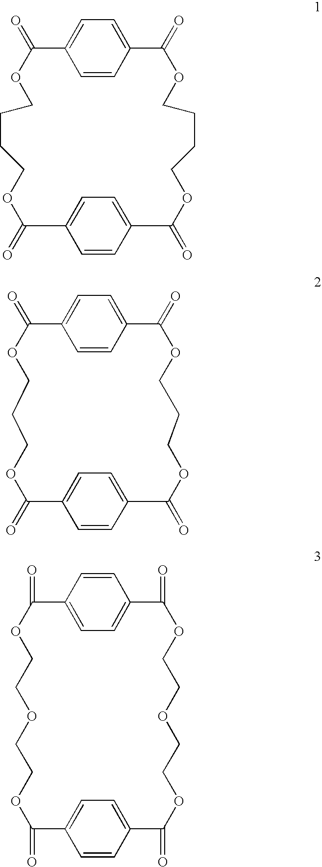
C1=CC2=CC=C1C(=O)OCCCCOC(=O)C1=CC=C(C(=O)OCCCCOC2=O)C=C1.C1=CC2=CC=C1C(=O)OCCCOC(=O)C1=CC=C(C(=O)OCCCOC2=O)C=C1.C1=C2C=CC(=C1)C(=O)OCCOCCOC(=O)C1=CC=C(C(=O)OCCOCCOC2=O)C=C1
